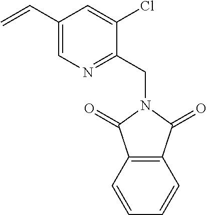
C1=CC2=C(C=C1)C(=O)N(CC1=NC=C(C=C)C=C1Cl)C2=O
